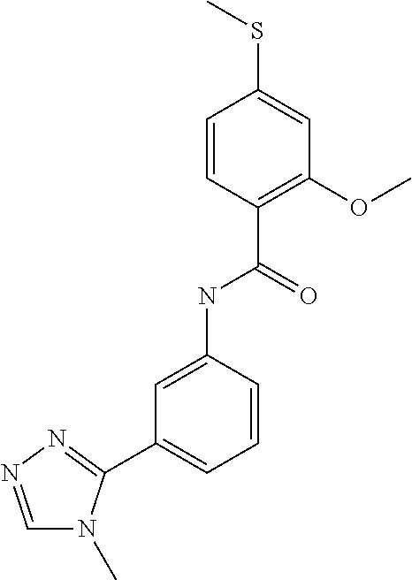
C1=NN=C(C2=CC=CC(NC(C3=C(OC)C=C(SC)C=C3)=O)=C2)N1C
